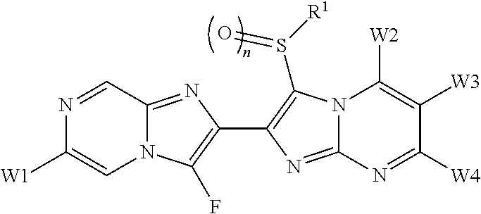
N1=CC2=NC(C3=C(S([R1])=O)N4C(=N3)N=C([W4])C([W3])=C4[W2])=C(F)N2C=C1[W1]
